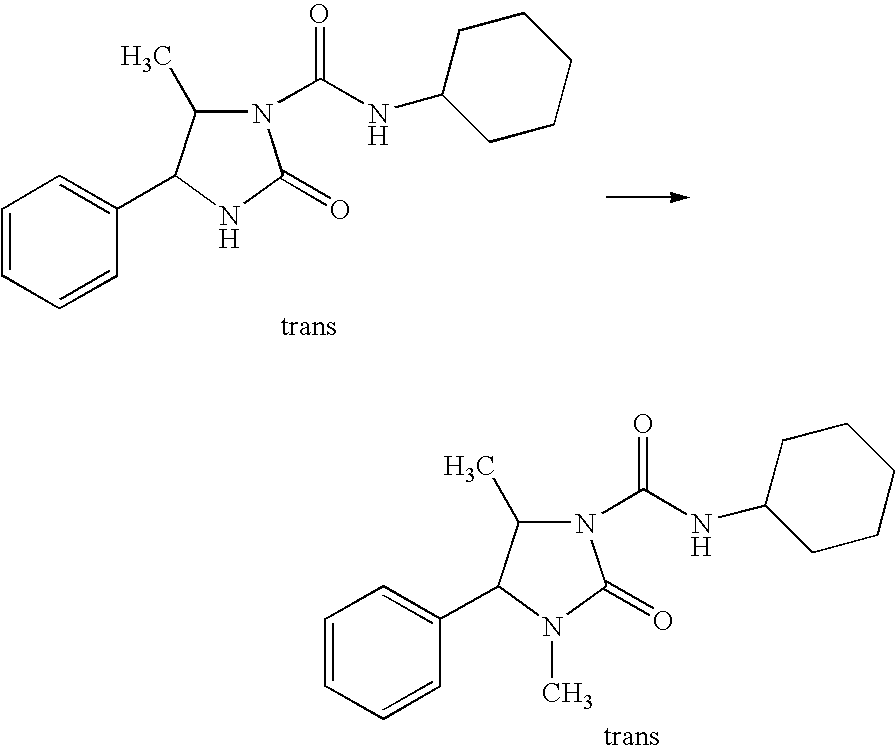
C1=CC=CC(C2C(C)N(C(NC3CCCCC3)=O)C(=O)N2C)=C1.C1=CC=CC(C2C(C)N(C(NC3CCCCC3)=O)C(=O)N2)=C1
